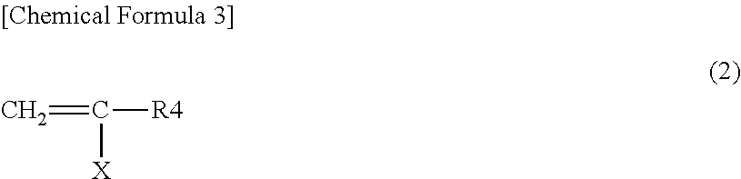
C([R4])([X])=C
